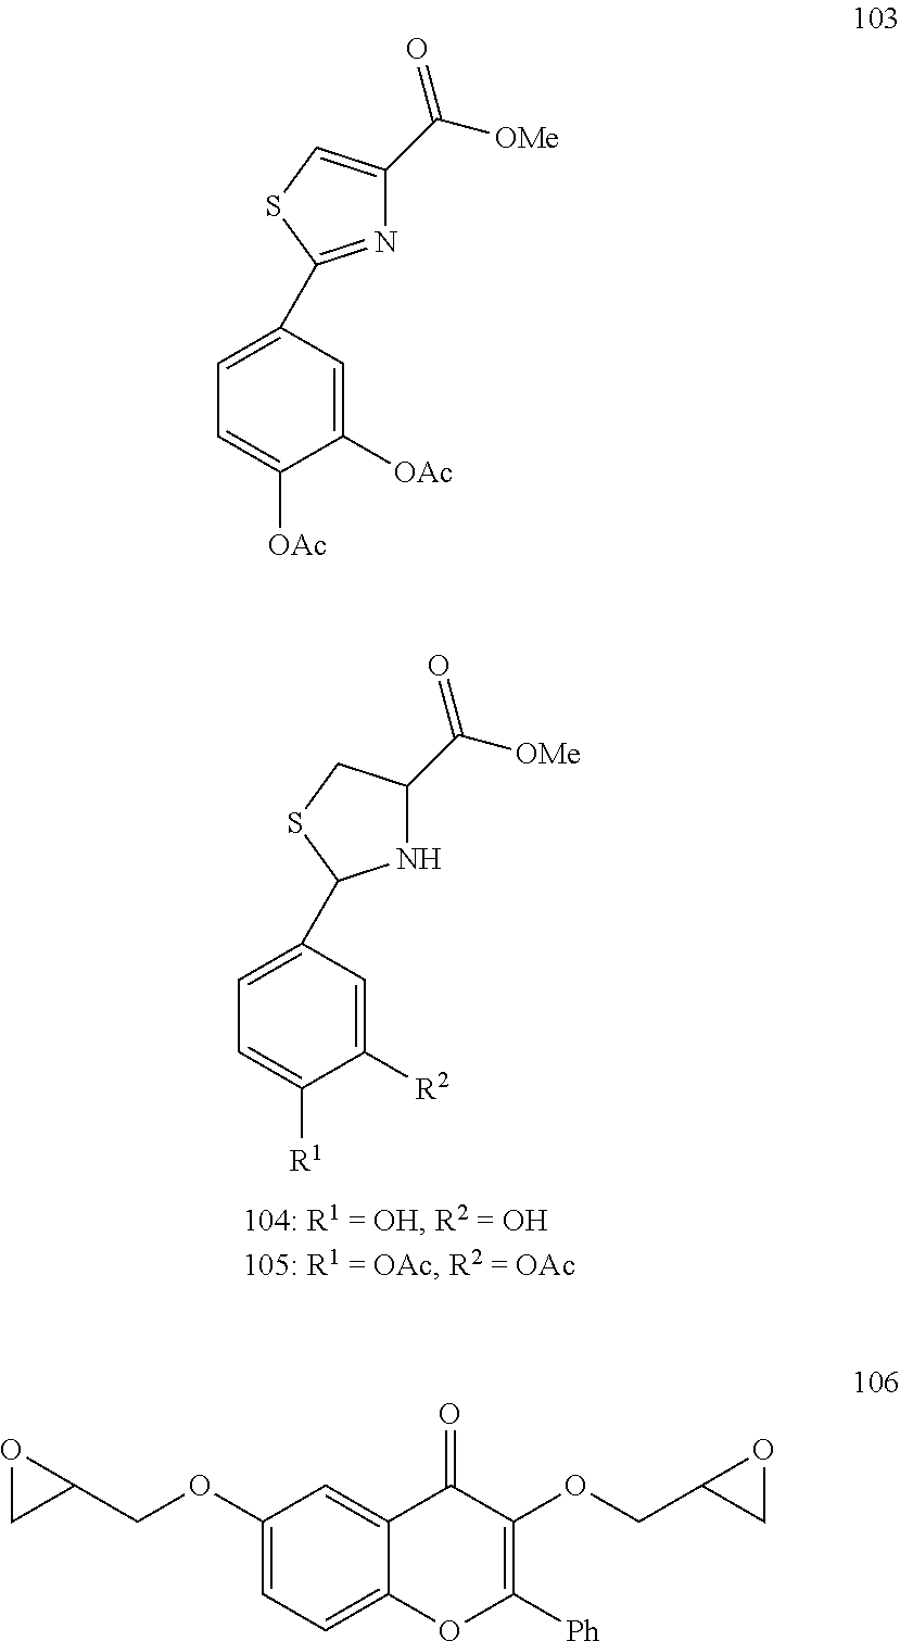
C1=C(C2NC(C([OMe])=O)CS2)C=C([R2])C([R1])=C1.C1=C(C2=NC(C([OMe])=O)=CS2)C=C([OAc])C([OAc])=C1.C1(OCC2OC2)=CC=C2C(=C1)C(=O)C(OCC1CO1)=C([Ph])O2
